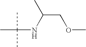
N(C(C)(C)C)C(COC)C
